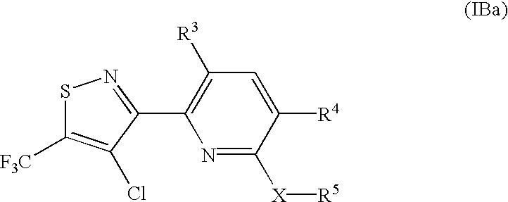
C1([R3])=C(C2=NSC([F3C])=C2Cl)N=C([X][R5])C([R4])=C1
